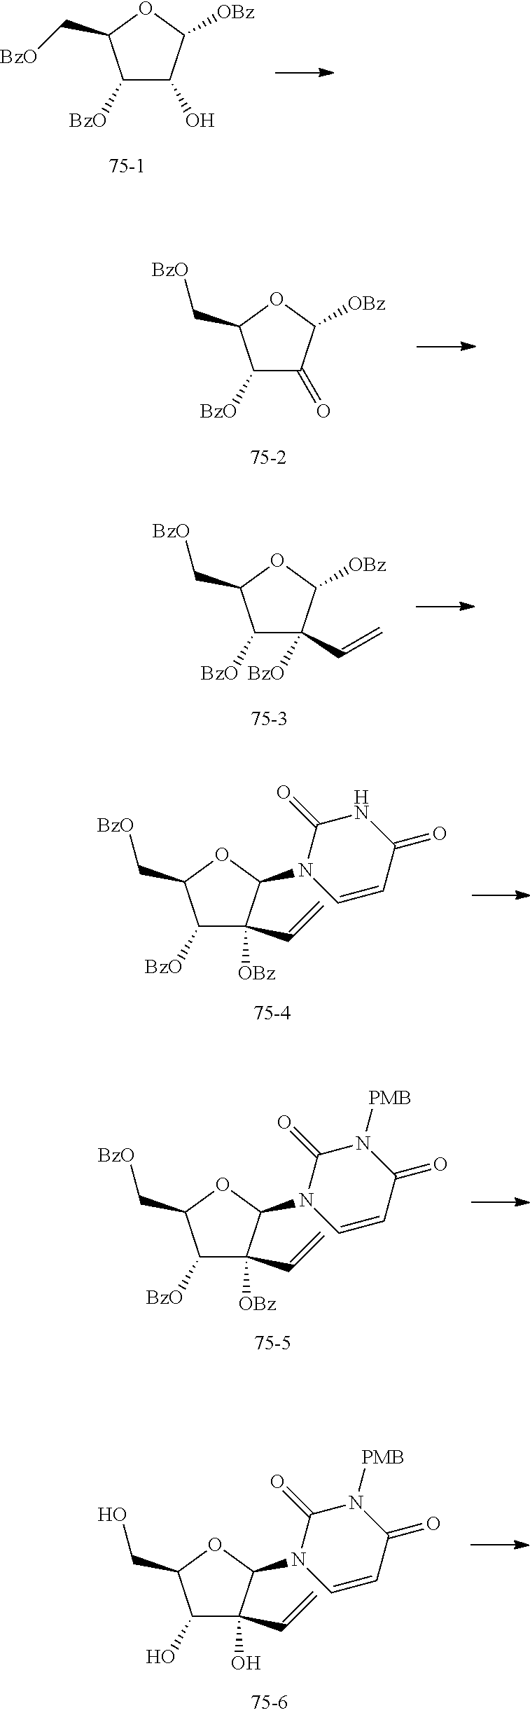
C1([BzO])C(O)C([OBz])OC1C[BzO].C1([BzO])C(=O)C([OBz])OC1C[BzO].C1([BzO])C([OBz])(C=C)C(N2C=CC(=O)NC2=O)OC1C[BzO].C1([BzO])C([OBz])(C=C)C(N2C=CC(=O)N([PMB])C2=O)OC1C[BzO].C1(O)C(O)(C=C)C(N2C=CC(=O)N([PMB])C2=O)OC1CO.C1([BzO])C([BzO])(C=C)C([OBz])OC1C[BzO]
